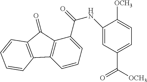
C1=CC=C(C(NC2=CC(C([OCH3])=O)=CC=C2[OCH3])=O)C2=C1C1=C(C2=O)C=CC=C1
